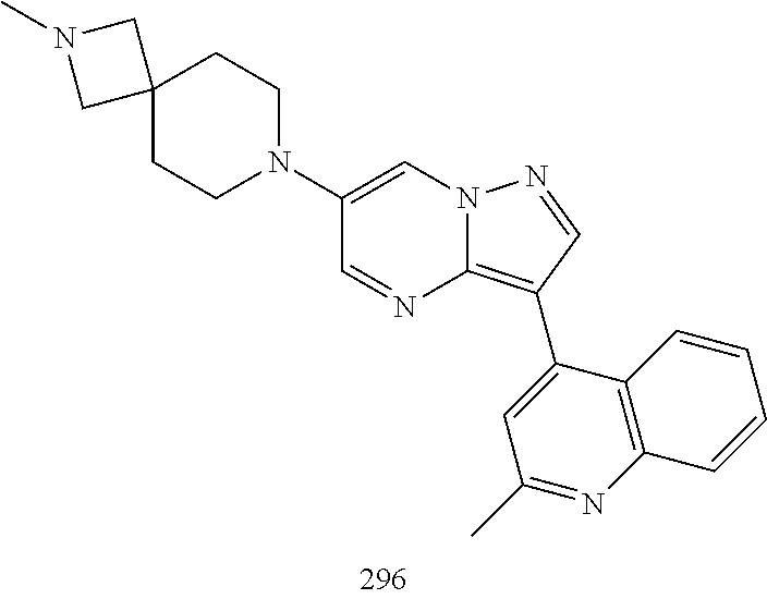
C1(C2=C3N=CC(N4CCC5(CC4)CN(C)C5)=CN3N=C2)=CC(C)=NC2=C1C=CC=C2
